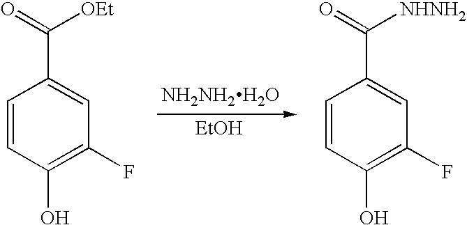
C1=CC(O)=C(F)C=C1C(=O)[OEt].C1=CC(O)=C(F)C=C1C(=O)[NHNH2].[NH2NH2H2O].[EtOH]
